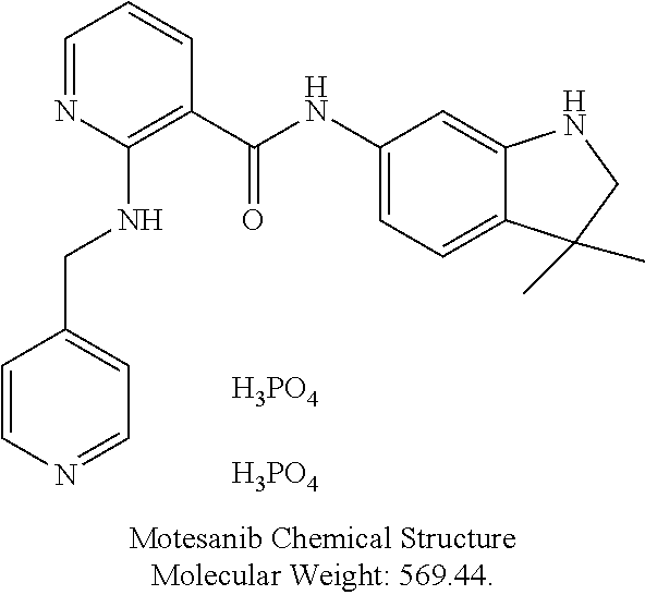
C1=NC(NCC2=CC=NC=C2)=C(C(NC2=CC=C3C(=C2)NCC3(C)C)=O)C=C1.[H3PO4].[H3PO4]
